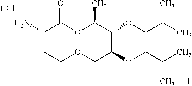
Cl.NC1CCOCC(OCC(C)C)C(OCC(C)C)C(C)OC1=O
